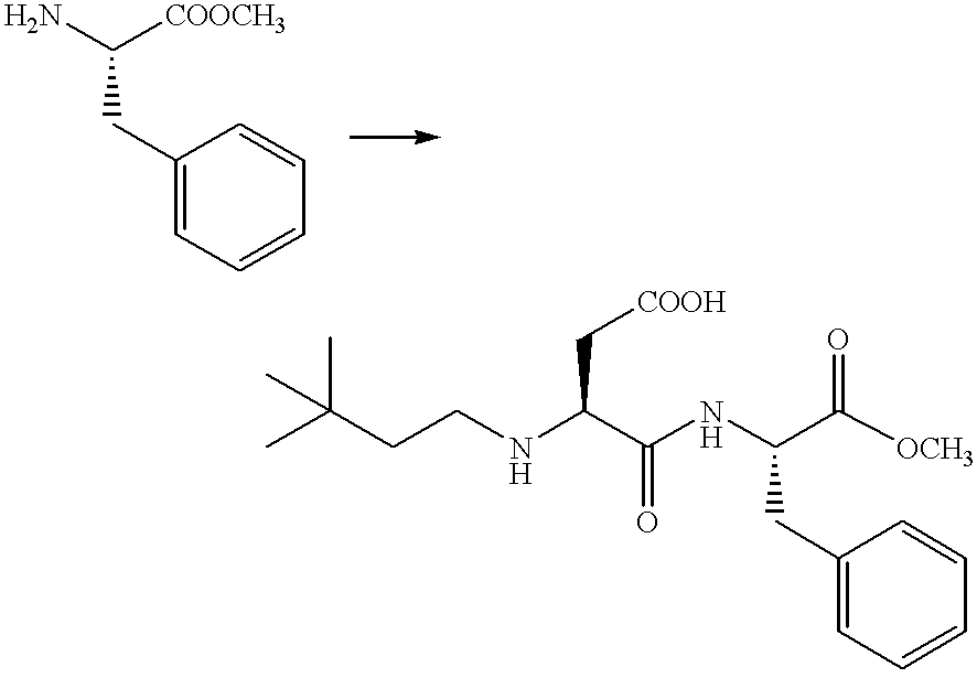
C1(CC([COOCH3])N)=CC=CC=C1.CC(CCNC(C(NC(C([OCH3])=O)CC1=CC=CC=C1)=O)C[COOH])(C)C
